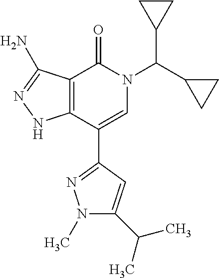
C12=C(C(C3=NN(C)C(C(C)C)=C3)=CN(C(C3CC3)C3CC3)C1=O)NN=C2N
